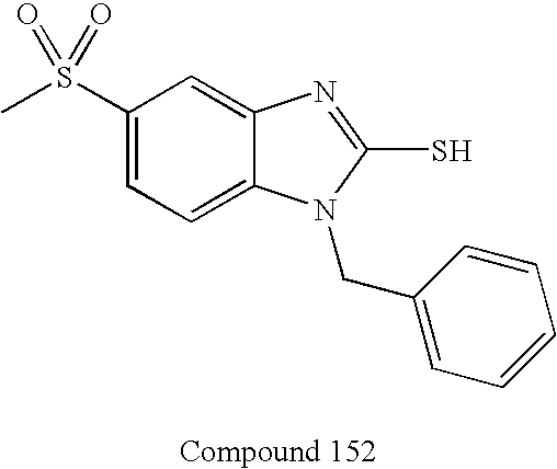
C1(S(=O)(C)=O)=CC=C2C(=C1)N=C(S)N2CC1=CC=CC=C1
